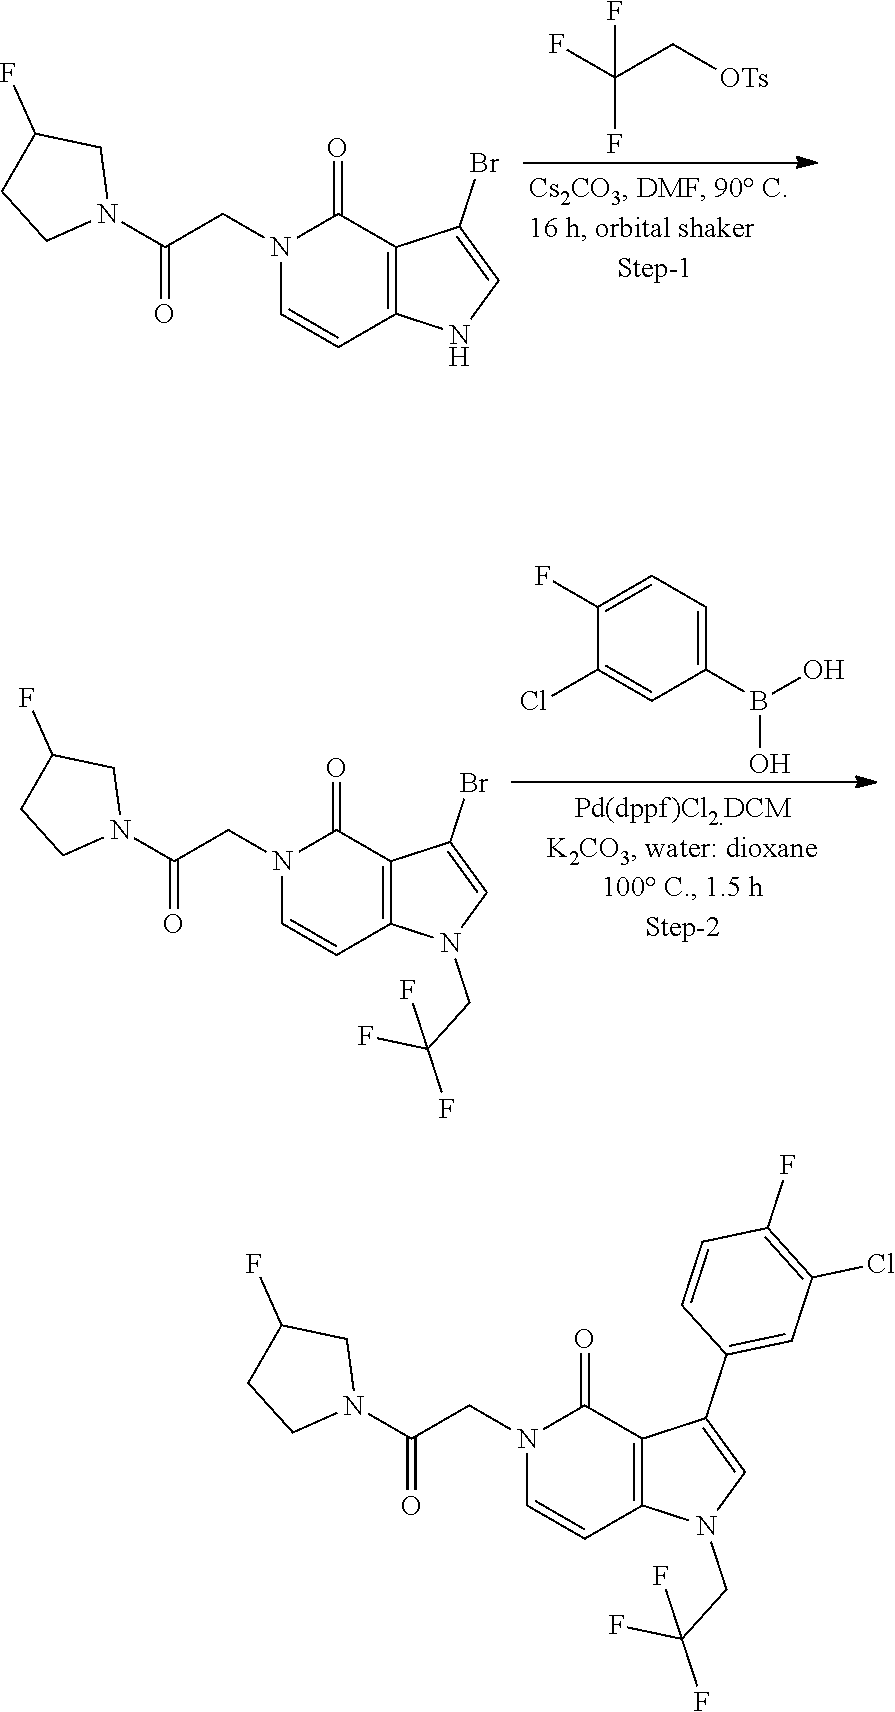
C(C[OTs])(F)(F)F.C(CN1C=CC2=C(C1=O)C(Br)=CN2)(N1CC(F)CC1)=O.C1(F)=CC=C(B(O)O)C=C1Cl.C(CN1C=CC2=C(C1=O)C(Br)=CN2CC(F)(F)F)(N1CC(F)CC1)=O.C(CN1C=CC2=C(C1=O)C(C1=CC(Cl)=C(F)C=C1)=CN2CC(F)(F)F)(N1CC(F)CC1)=O
